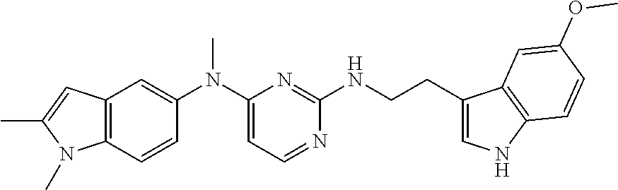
C12=C(C=CC(N(C3=CC=NC(NCCC4=CNC5=C4C=C(OC)C=C5)=N3)C)=C1)N(C)C(C)=C2
